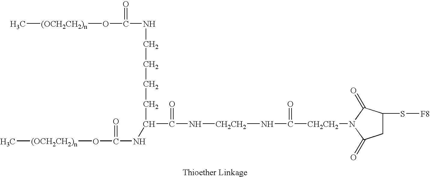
N(C([CH2CH2]N1C(=O)CC(S[F8])C1=O)=O)[CH2CH2]NC(C(CCCCNC(O[(OCH2CH2)n]C)=O)NC(O[(OCH2CH2)n]C)=O)=O
